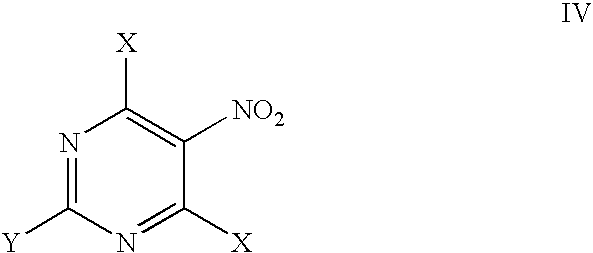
N1=C([Y])N=C([X])C([NO2])=C1[X]
